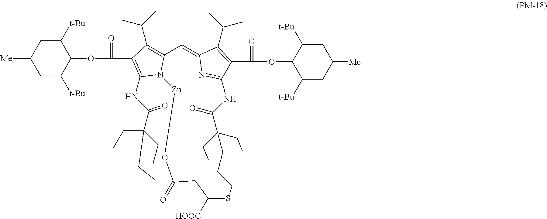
N(C1=C(C(=O)OC2C([t-Bu])CC([Me])CC2[t-Bu])C(C(C)C)=C2N1[Zn]OC(=O)CC([HOOC])SCCCC(CC)(CC)C(=O)NC1=NC(=C2)C(C(C)C)=C1C(=O)OC1C([t-Bu])CC([Me])CC1[t-Bu])C(C(CC)(CC)CC)=O
